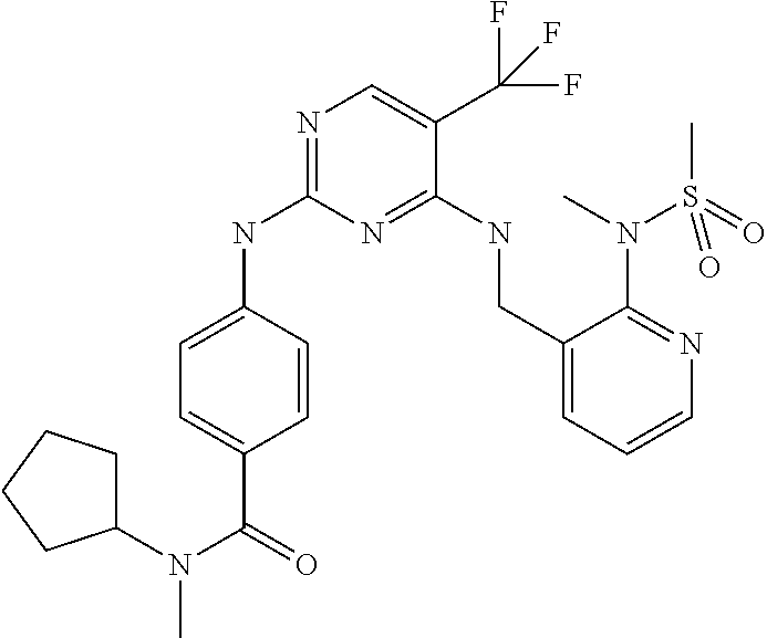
N1=C(NC2=CC=C(C(=O)N(C3CCCC3)C)C=C2)N=C(NCC2=CC=CN=C2N(C)S(C)(=O)=O)C(C(F)(F)F)=C1
